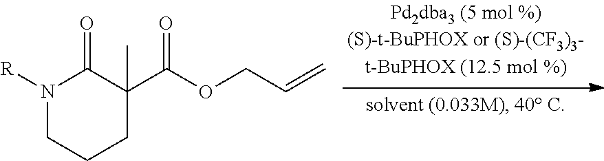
N1([R])CCCC(C(OCC=C)=O)(C)C1=O
